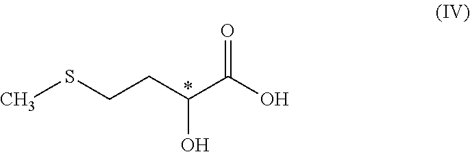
CSCCC(O)C(=O)O
